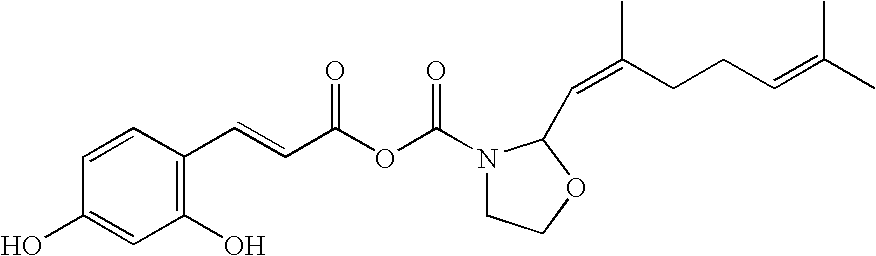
C1=CC(C=CC(OC(N2CCOC2C=C(C)CCC=C(C)C)=O)=O)=C(O)C=C1O
